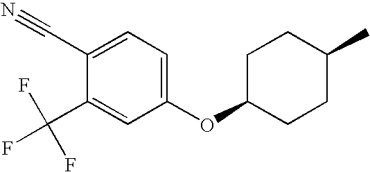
C1=C(C#N)C(C(F)(F)F)=CC(OC2CCC(C)CC2)=C1
